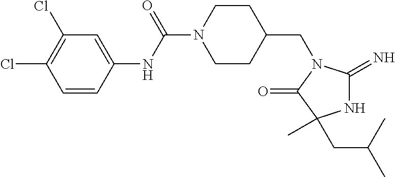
C1=CC(NC(N2CCC(CN3C(=N)NC(CC(C)C)(C)C3=O)CC2)=O)=CC(Cl)=C1Cl
